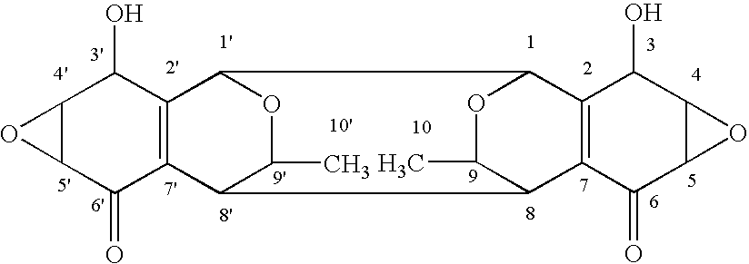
C12C(C(=O)C3=C(C1O)C1OC(C)C3C3C(C)OC1C1=C3C(=O)C3C(C1O)O3)O2
